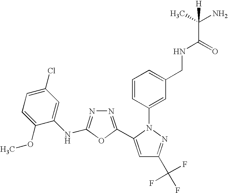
C1=CC(N2C(C3=NN=C(NC4=CC(Cl)=CC=C4OC)O3)=CC(C(F)(F)F)=N2)=CC(CNC(=O)C(C)(N)[H])=C1
